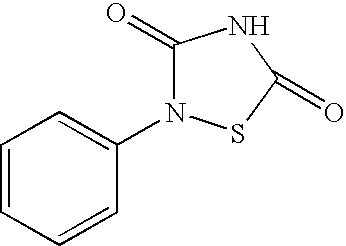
C1(=O)N(C2=CC=CC=C2)SC(=O)N1
